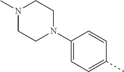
N1(C)CCN(C2=CC=C(C)C=C2)CC1
